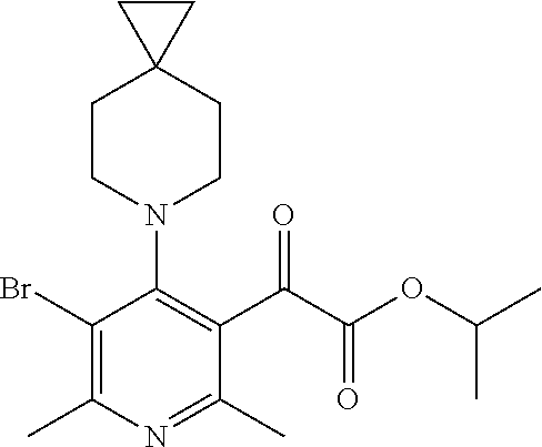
BrC1=C(C)N=C(C)C(C(=O)C(=O)OC(C)C)=C1N1CCC2(CC1)CC2
